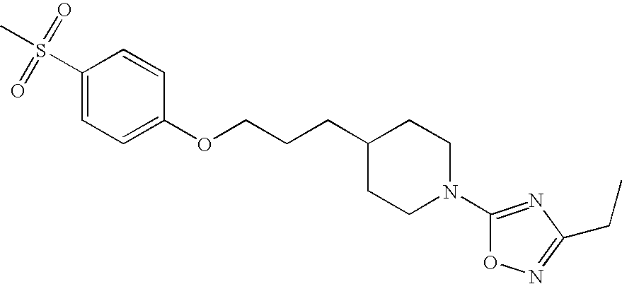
C1(S(=O)(=O)C)=CC=C(OCCCC2CCN(C3=NC(CC)=NO3)CC2)C=C1
